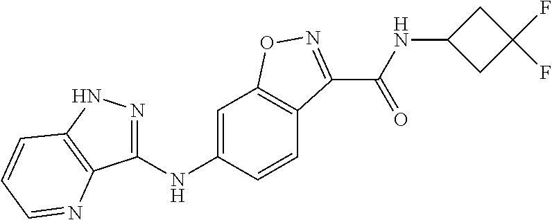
C1(NC2=CC3=C(C=C2)C(C(NC2CC(F)(F)C2)=O)=NO3)=NNC2=C1N=CC=C2
